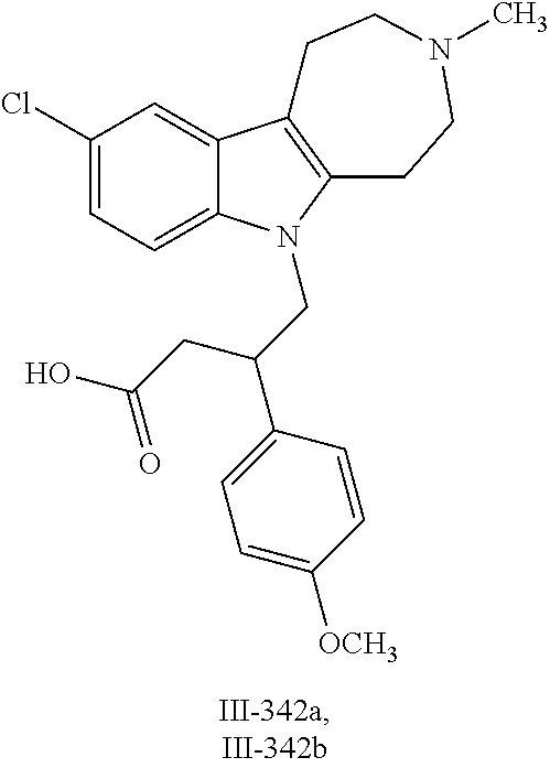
C1(Cl)=CC=C2C(=C1)C1=C(CCN(C)CC1)N2CC(C1=CC=C([OCH3])C=C1)CC(O)=O
